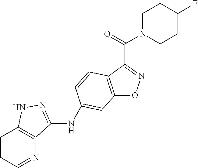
C12=C(C(C(=O)N3CCC(F)CC3)=NO1)C=CC(NC1=NNC3=C1N=CC=C3)=C2
